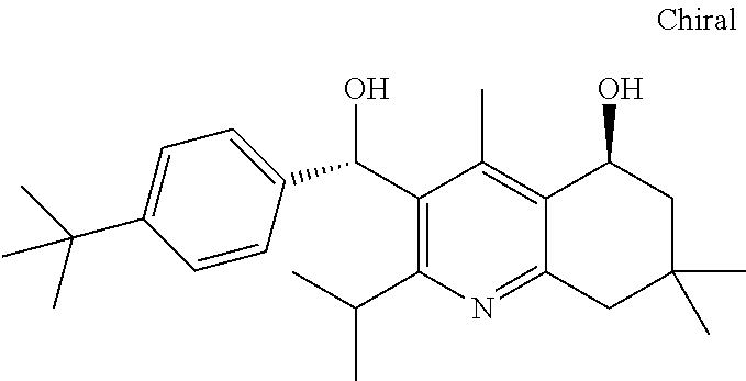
C1(C(C2=CC=C(C(C)(C)C)C=C2)O)=C(C(C)C)N=C2C(=C1C)C(O)CC(C)(C)C2
